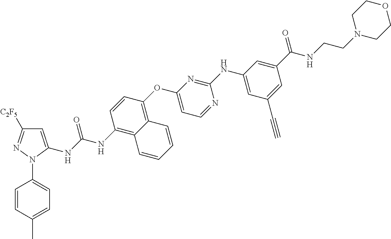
C1=C(C)C=CC(N2C(NC(NC3=C4C(=C(OC5=CC=NC(NC6=CC(C#C)=CC(C(=O)NCCN7CCOCC7)=C6)=N5)C=C3)C=CC=C4)=O)=CC([C2F5])=N2)=C1
